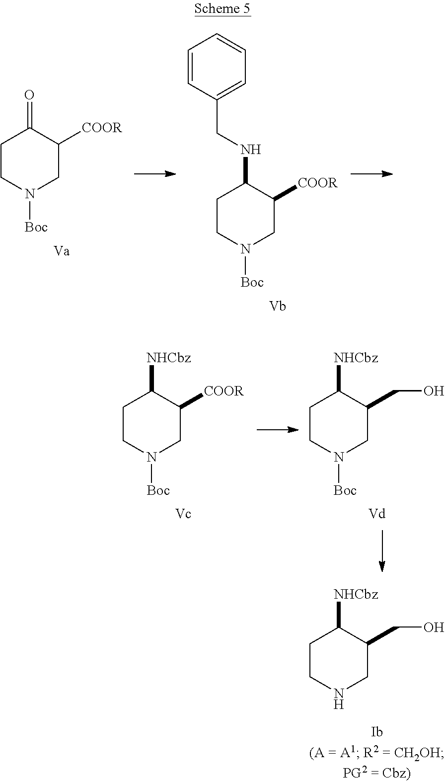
C1CN([Boc])CC([COOR])C1=O.C1CN([Boc])CC([COOR])C1NCC1=CC=CC=C1.C1CN([Boc])CC(CO)C1[NHCbz].C1CN([Boc])CC([COOR])C1[NHCbz].C1CNCC(CO)C1[NHCbz]
